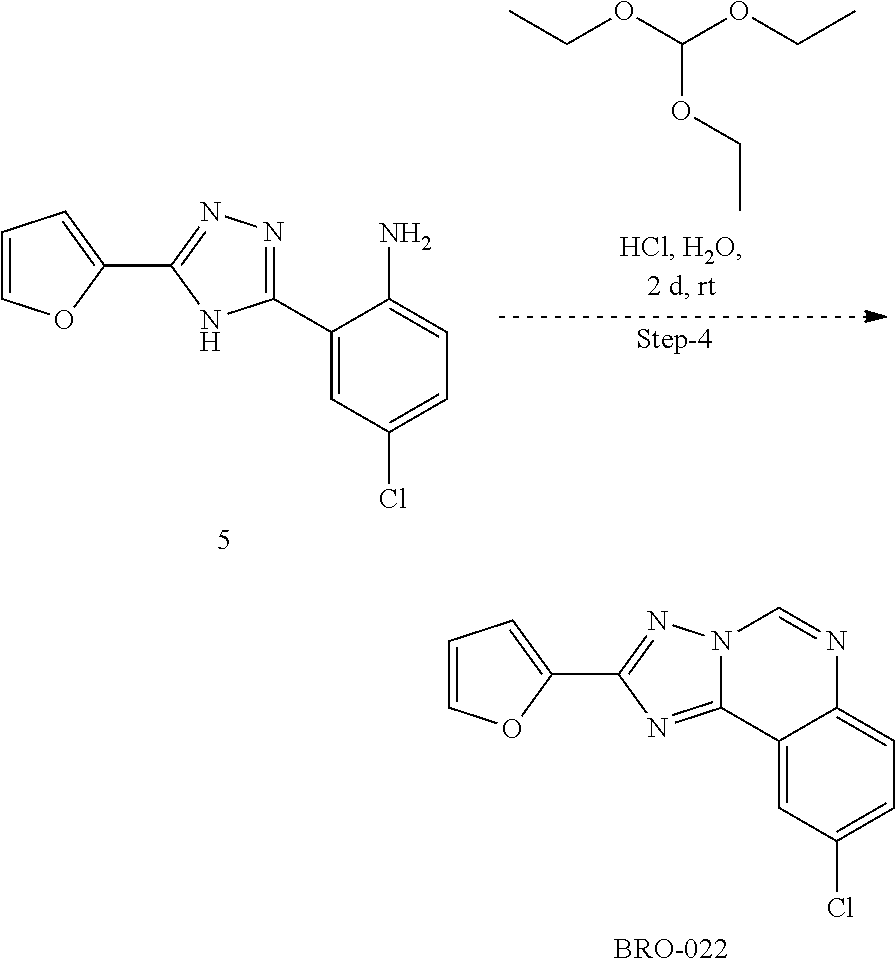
C1=COC(C2=NN3C(=N2)C2=CC(Cl)=CC=C2N=C3)=C1.C1=COC(C2=NN=C(C3=CC(Cl)=CC=C3N)N2)=C1.CCOC(OCC)OCC
